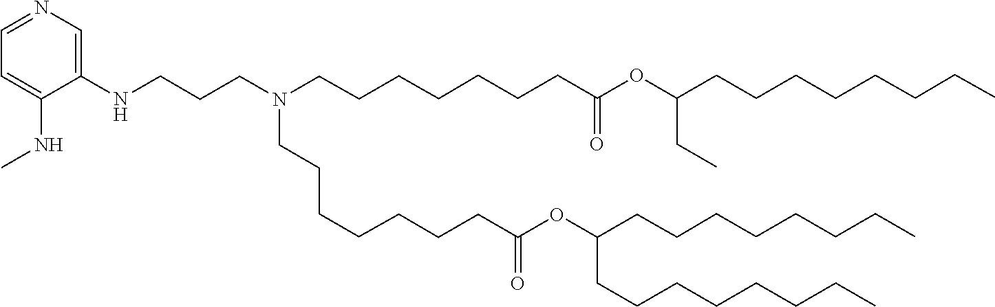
C(C(=O)OC(CCCCCCCC)CCCCCCCC)CCCCCCN(CCCNC1=CN=CC=C1NC)CCCCCCCC(=O)OC(CC)CCCCCCCC
